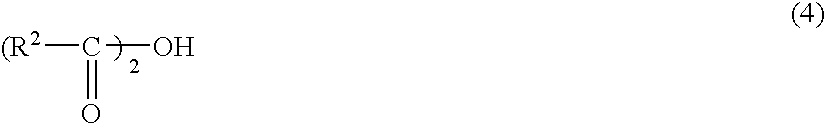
[(R2]C(O)=O
